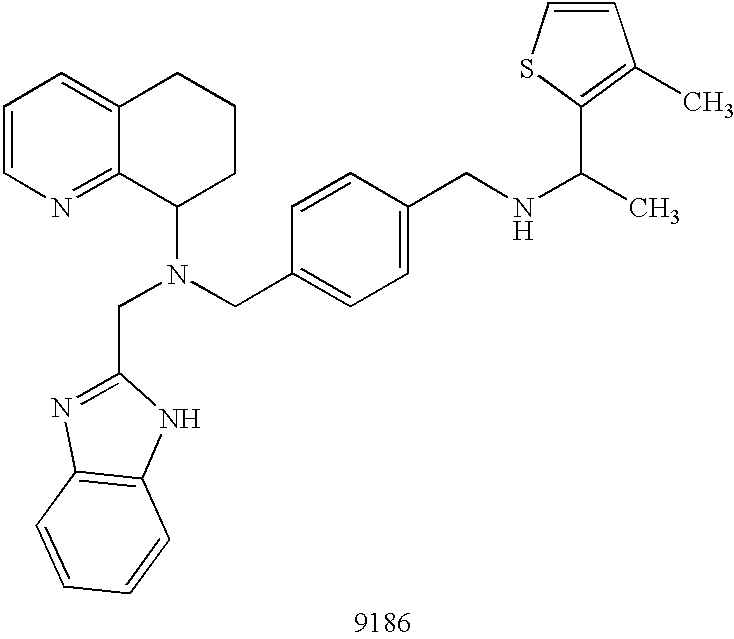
C1=CN=C2C(=C1)CCCC2N(CC1=CC=C(CNC(C)C2=C(C)C=CS2)C=C1)CC1=NC2=C(N1)C=CC=C2
